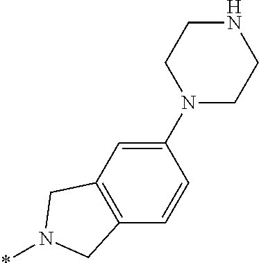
C1(N2CCNCC2)=CC2=C(C=C1)CN(*)C2
